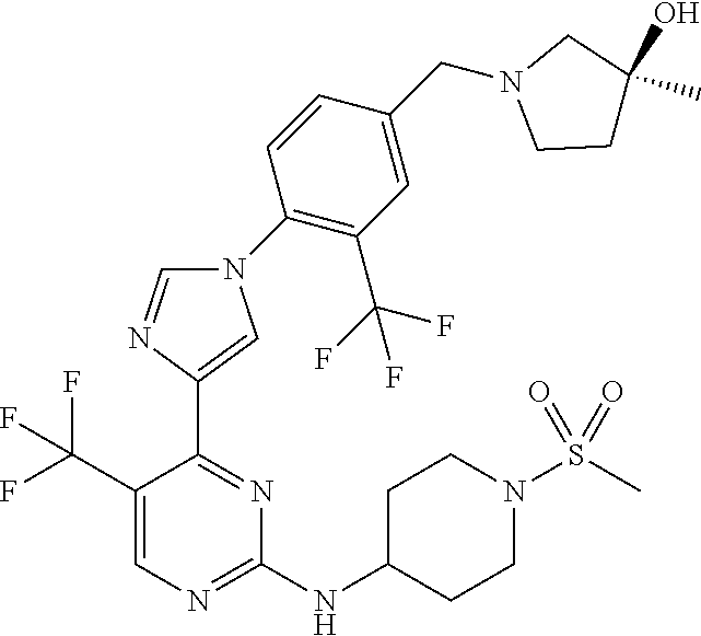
C1=NC(C2=NC(NC3CCN(S(C)(=O)=O)CC3)=NC=C2C(F)(F)F)=CN1C1=C(C(F)(F)F)C=C(CN2CCC(O)(C)C2)C=C1
